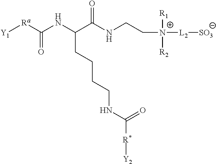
[Y1][Ra]C(NC(C(NCC[N+]([L2][SO3])([R1])[R2])=O)CCCCNC([R*][Y2])=O)=O
